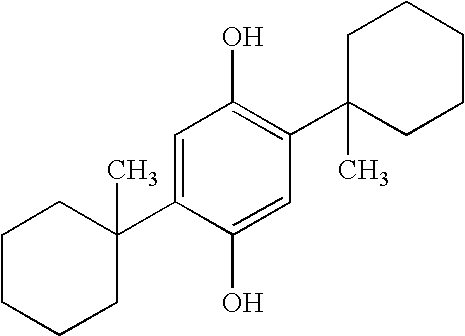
C1=C(C2(C)CCCCC2)C(O)=CC(C2(C)CCCCC2)=C1O
